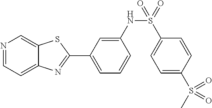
C1=C(NS(C2=CC=C(S(=O)(C)=O)C=C2)(=O)=O)C=CC=C1C1=NC2=CC=NC=C2S1
